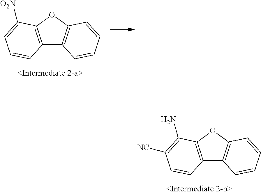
C12=C(OC3=C1C=CC=C3)C([O2N])=CC=C2.C12=C(OC3=C1C=CC=C3)C(N)=C([NC])C=C2
